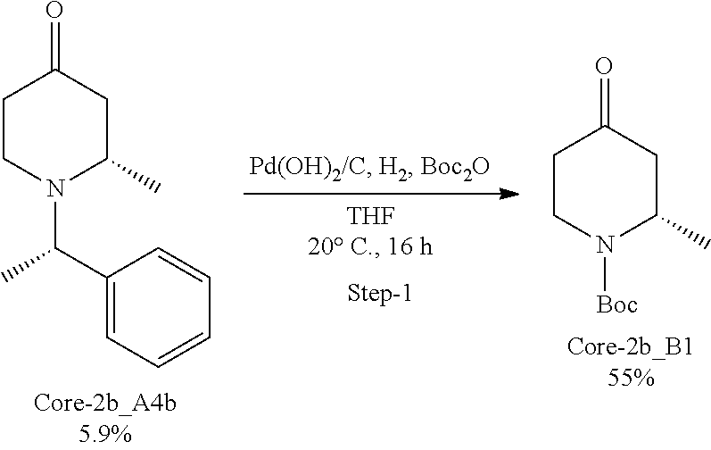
C1(C(C)N2CCC(=O)CC2C)=CC=CC=C1.C1CN([Boc])C(C)CC1=O
